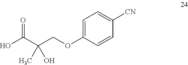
C1=C(OCC(C(O)=O)(C)O)C=CC([CN])=C1
